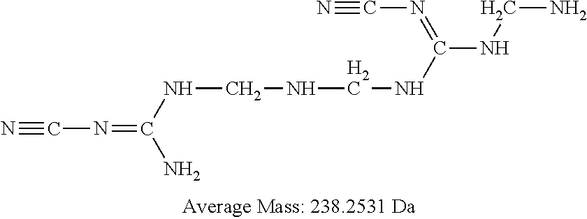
N#CN=C(N)NCNCNC(=NC#N)NCN
